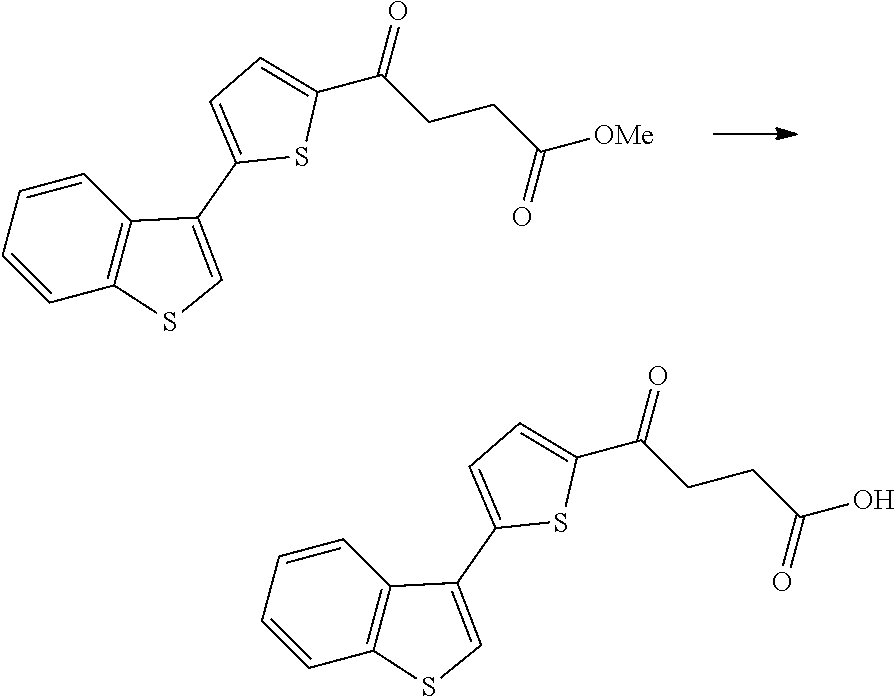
S1C(C(CCC(O)=O)=O)=CC=C1C1=CSC2=C1C=CC=C2.S1C(C(CCC([OMe])=O)=O)=CC=C1C1=CSC2=C1C=CC=C2
